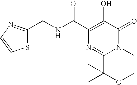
N12C(=O)C(O)=C(C(NCC3=NC=CS3)=O)N=C1C(C)(C)OCC2
